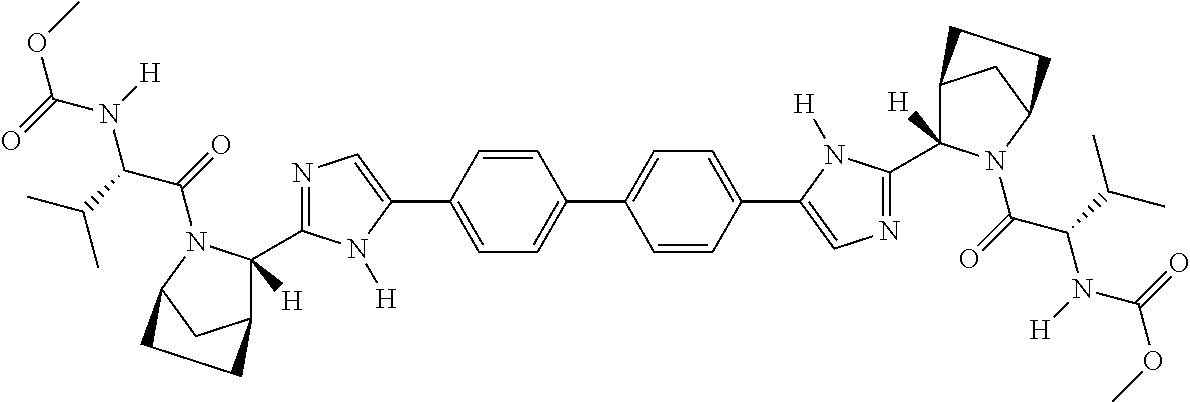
C1=CC(C2=CN=C(C3([H])C4CC(N3C(=O)C(N(C(=O)OC)[H])C(C)C)CC4)N2[H])=CC=C1C1=CC=C(C2=CN=C(C3([H])C4CC(N3C(=O)C(C(C)C)N([H])C(=O)OC)CC4)N2[H])C=C1
